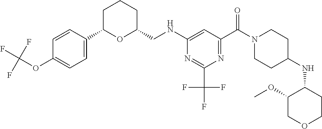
N(C1=CC(C(N2CCC(NC3C(OC)COCC3)CC2)=O)=NC(C(F)(F)F)=N1)CC1CCCC(C2=CC=C(OC(F)(F)F)C=C2)O1
